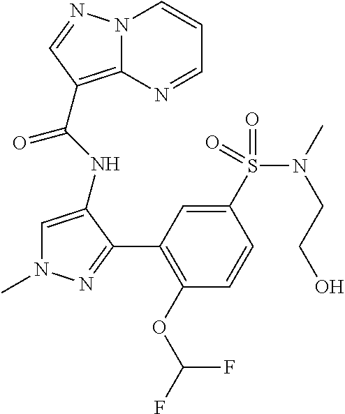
N12C(=C(C(NC3=CN(C)N=C3C3=C(OC(F)F)C=CC(S(N(C)CCO)(=O)=O)=C3)=O)C=N1)N=CC=C2
